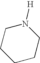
C1CCCN([H])C1
